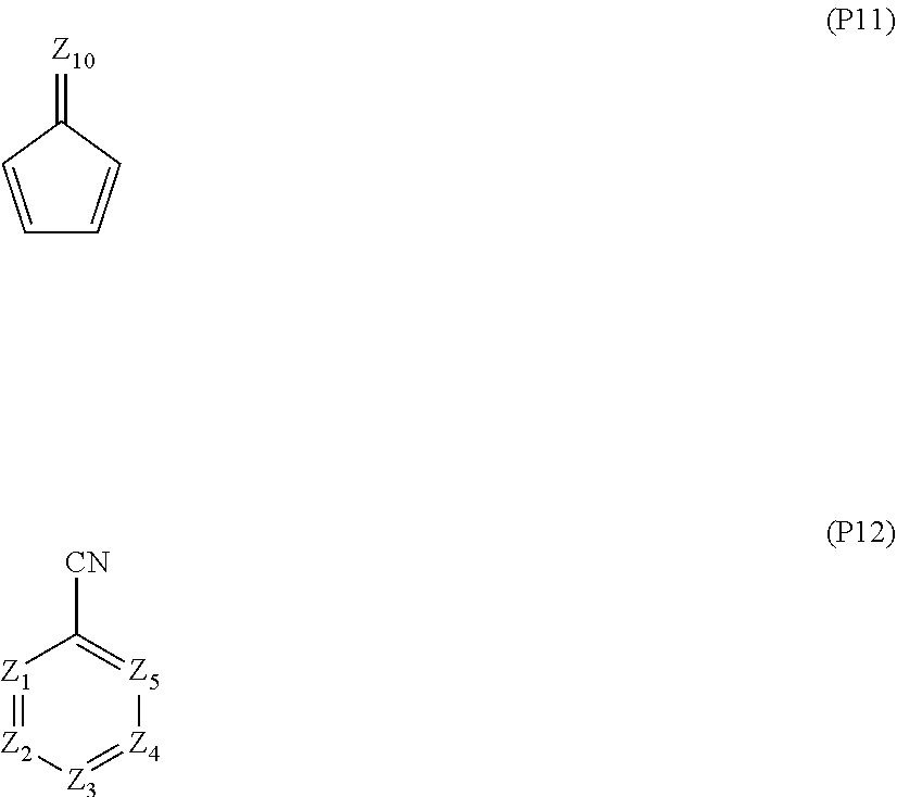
C1=CC(=[Z10])C=C1.[Z1]1=[Z2][Z3]=[Z4][Z5]=C1[CN]
